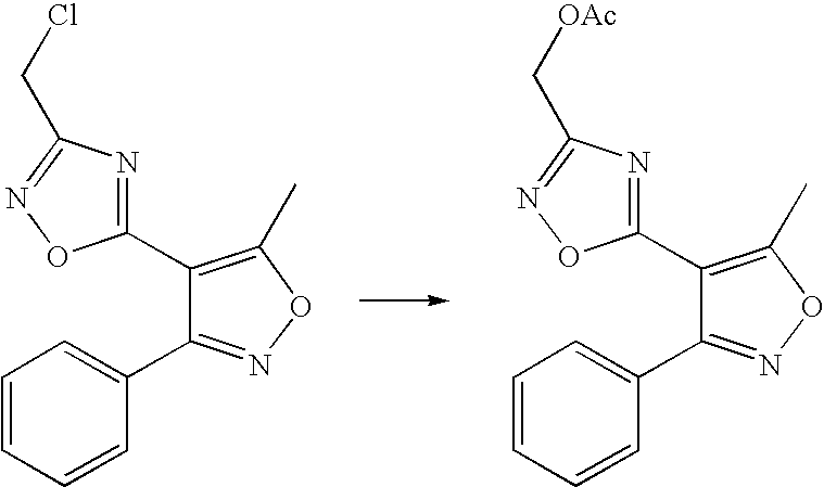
C1(C2=C(C)ON=C2C2=CC=CC=C2)=NC(CCl)=NO1.C1(C2=C(C)ON=C2C2=CC=CC=C2)=NC(C[OAc])=NO1
